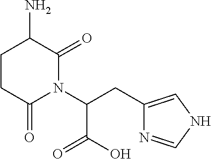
C(C(N1C(=O)C(N)CCC1=O)C(=O)O)C1=CNC=N1
